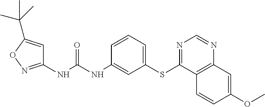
C1(NC(NC2=CC(SC3=NC=NC4=C3C=CC(OC)=C4)=CC=C2)=O)=NOC(C(C)(C)C)=C1
